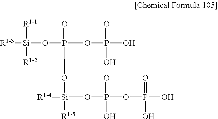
O(P(OP(=O)(O)O)(=O)O[Si]([R1-5])(OP(=O)(OP(=O)(O)O)O)[R1-4])[Si]([R1-1])([R1-2])[R1-3]
